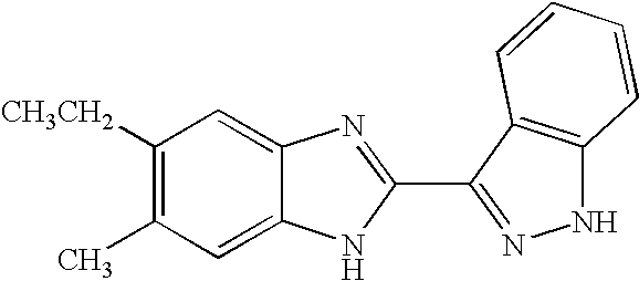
C1=C2C(=CC([CH3CH2])=C1C)N=C(C1=NNC3=C1C=CC=C3)N2
